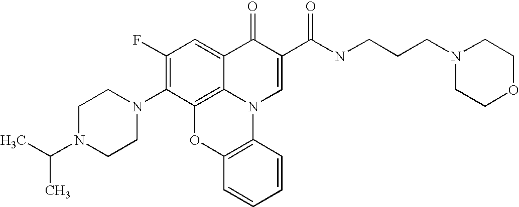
C1(F)=C(N2CCN(C(C)C)CC2)C2=C3C(=C1)C(=O)C(C(NCCCN1CCOCC1)=O)=CN3C1=C(O2)C=CC=C1
